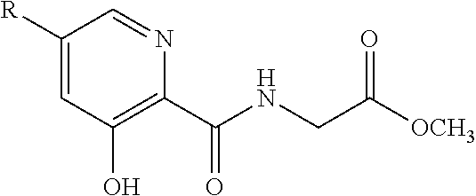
[R]C1=CC(O)=C(C(NCC([OCH3])=O)=O)N=C1
